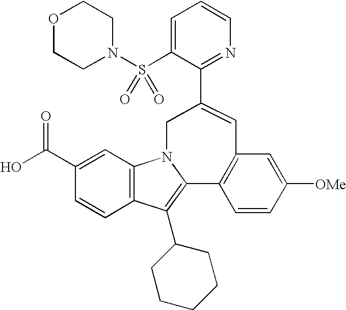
C12=C(C=C(C(O)=O)C=C1)N1C(=C2C2CCCCC2)C2=C(C=C([OMe])C=C2)C=C(C2=NC=CC=C2S(N2CCOCC2)(=O)=O)C1
